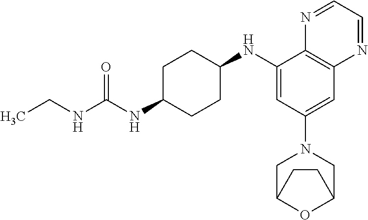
C1(NC2CCC(NC(NCC)=O)CC2)=CC(N2CC3OC(C2)CC3)=CC2=C1N=CC=N2
